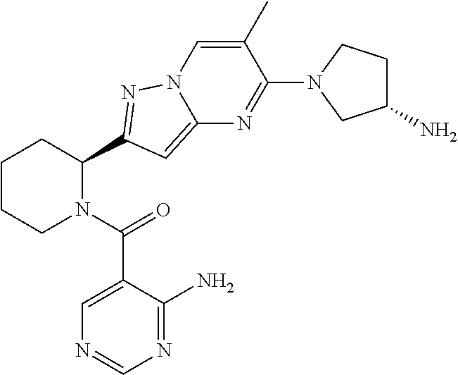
C1CCN(C(=O)C2=CN=CN=C2N)C(C2=NN3C(=C2)N=C(N2CC(N)CC2)C(C)=C3)C1
